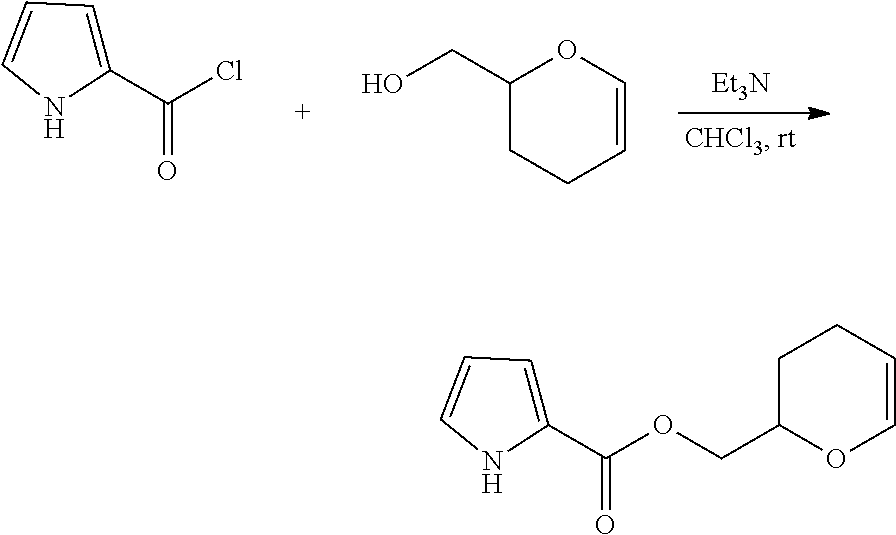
C1(CO)CCC=CO1.[Et3N].C(Cl)(=O)C1=CC=CN1.C(OCC1OC=CCC1)(=O)C1=CC=CN1
